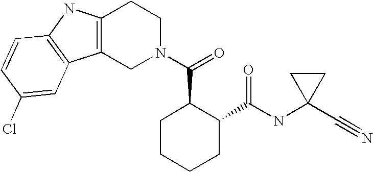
C12=C(CN(C(=O)C3CCCCC3C(NC3(C#N)CC3)=O)CC1)C1=C(N2)C=CC(Cl)=C1
